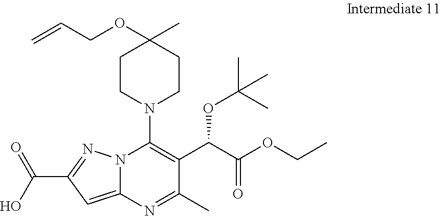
C1CN(C2=C(C(C(OCC)=O)OC(C)(C)C)C(C)=NC3=CC(C(O)=O)=NN23)CCC1(OCC=C)C
